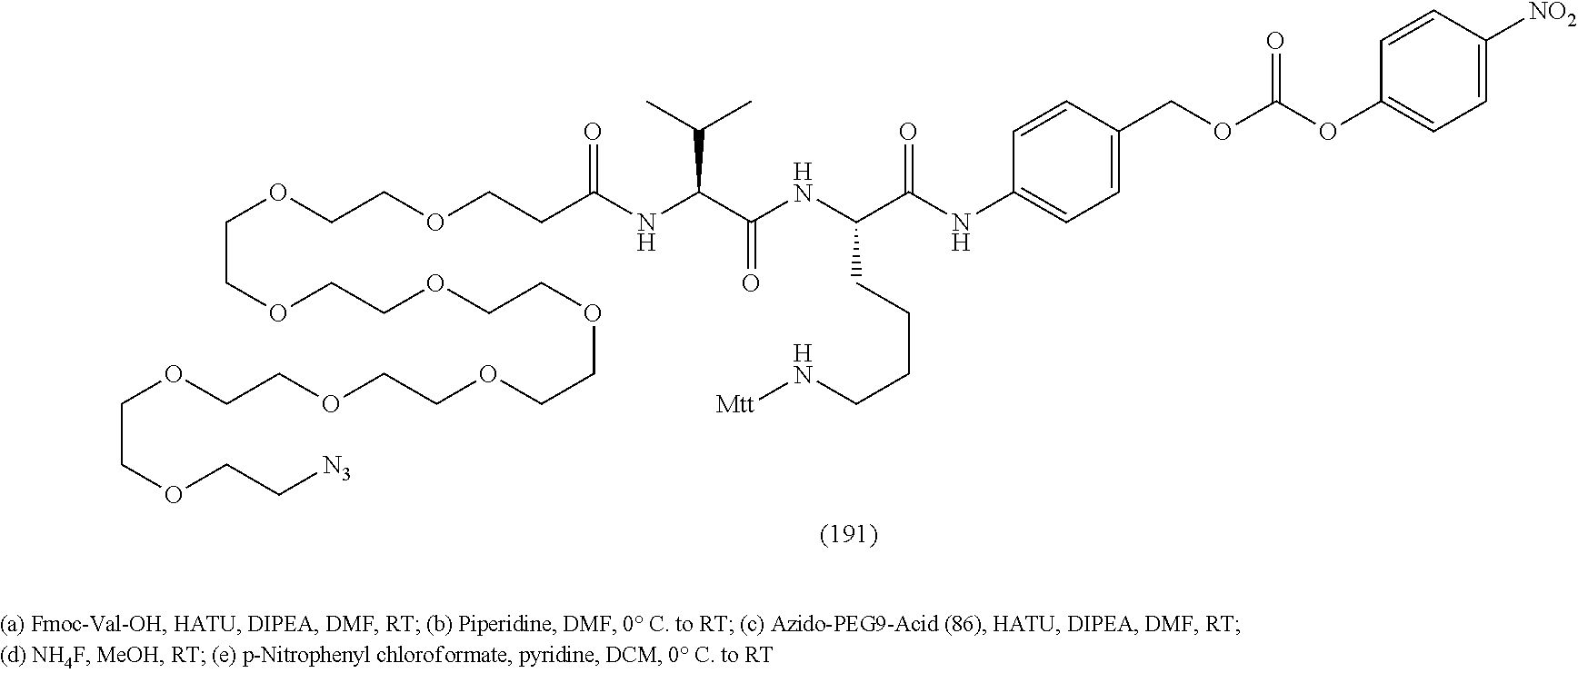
C(COCCOCCOCCOCCOCCOCCOCC[N3])OCCOCCC(NC(C(NC(C(NC1=CC=C(COC(OC2=CC=C([NO2])C=C2)=O)C=C1)=O)CCCCN[Mtt])=O)C(C)C)=O
